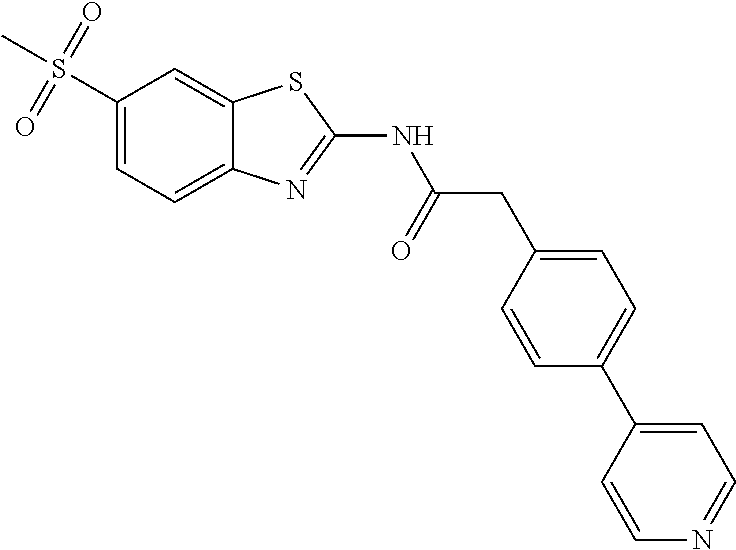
C1(S(C)(=O)=O)=CC=C2C(=C1)SC(NC(CC1=CC=C(C3=CC=NC=C3)C=C1)=O)=N2
